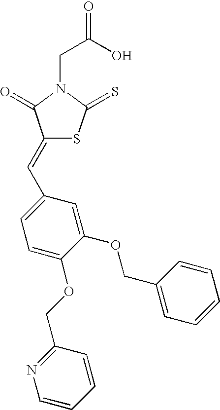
C(C(O)=O)N1C(=S)SC(=CC2=CC=C(OCC3=NC=CC=C3)C(OCC3=CC=CC=C3)=C2)C1=O
